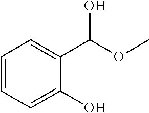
C1=CC=C(O)C(C(OC)O)=C1
